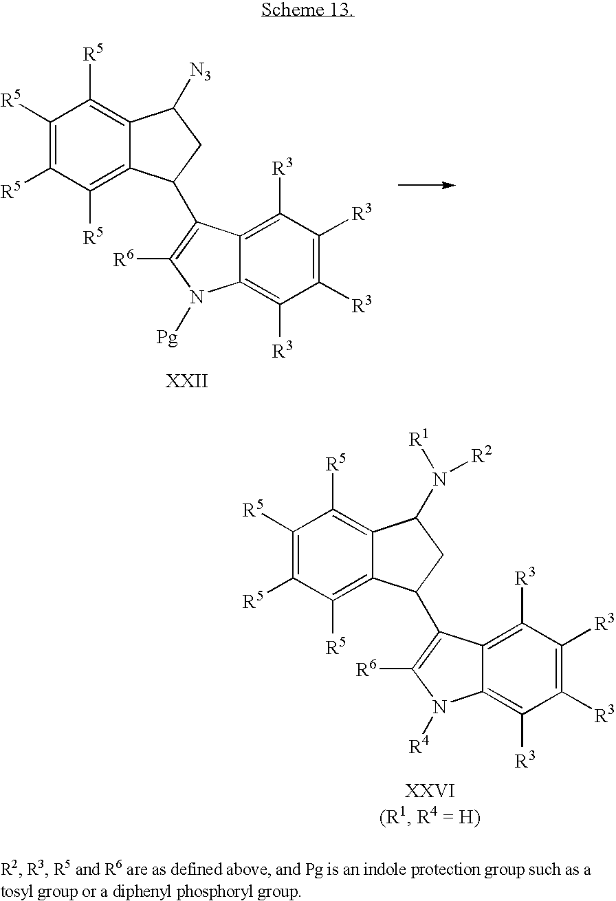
C1([R3])=C([R3])C([R3])=C2C(=C1[R3])C(C1C3=C([R5])C([R5])=C([R5])C([R5])=C3C(N([R1])[R2])C1)=C([R6])N2[R4].C1([R3])=C([R3])C([R3])=C2C(=C1[R3])C(C1C3=C([R5])C([R5])=C([R5])C([R5])=C3C([N3])C1)=C([R6])N2[Pg]
